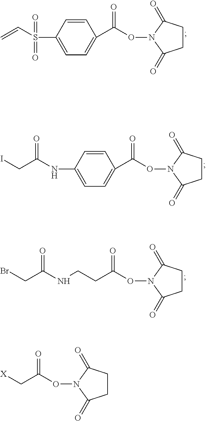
C=CS(=O)(=O)C1=CC=C(C(=O)ON2C(=O)CCC2=O)C=C1.C1(NC(=O)CI)=CC=C(C(=O)ON2C(=O)CCC2=O)C=C1.C(C(=O)ON1C(=O)CCC1=O)CNC(=O)CBr.C(C(=O)ON1C(=O)CCC1=O)[X]
